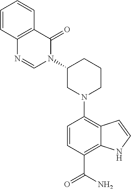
N1(C2=C3C(=C(C(=O)N)C=C2)NC=C3)CCCC(N2C(=O)C3=C(N=C2)C=CC=C3)C1
